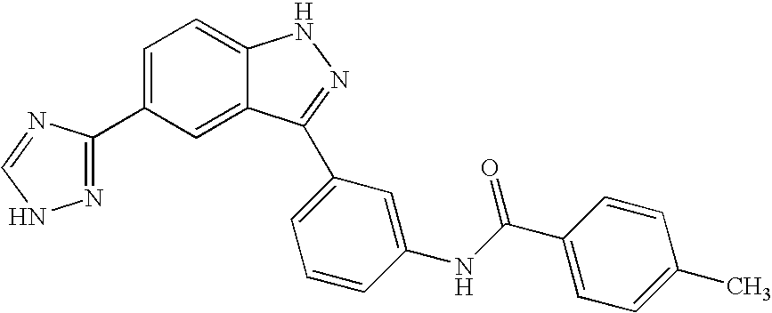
C1(C2=NNC=N2)=CC=C2C(=C1)C(C1=CC=CC(NC(C3=CC=C(C)C=C3)=O)=C1)=NN2
